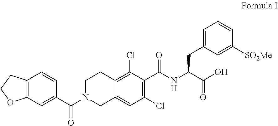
C12=C(C=C(C(N3CC4=CC(Cl)=C(C(NC(C(O)=O)CC5=CC=CC([SO2Me])=C5)=O)C(Cl)=C4CC3)=O)C=C1)OCC2
